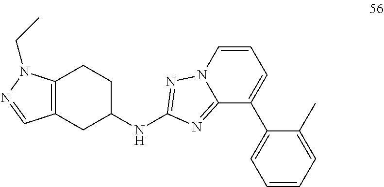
C12=C(CC(NC3=NN4C(=N3)C(C3=CC=CC=C3C)=CC=C4)CC1)C=NN2CC
